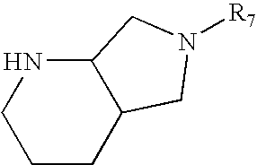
C1CC2C(NC1)CN([R7])C2
